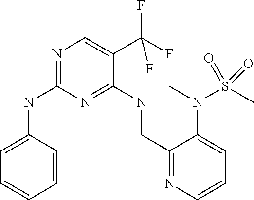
C1=C(NC2=NC=C(C(F)(F)F)C(NCC3=NC=CC=C3N(S(=O)(C)=O)C)=N2)C=CC=C1
